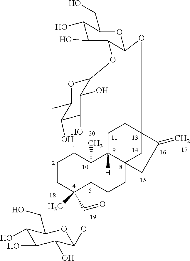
C1CC(C)(C(=O)OC2C(O)C(O)C(O)C(CO)O2)C2C(C)(C1)C1([H])C3(CC2)CC(OC2OC(CO)C(O)C(O)C2OC2OC(C)C(O)C(O)C2O)(CC1)C(=C)C3
